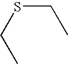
CCSCC
